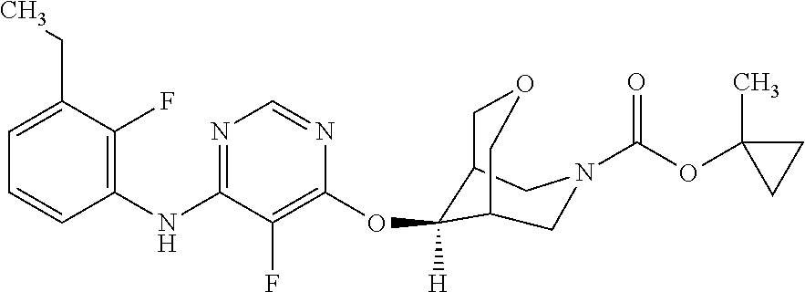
C1(NC2=NC=NC(OC3([H])C4COCC3CN(C(OC3(C)CC3)=O)C4)=C2F)=C(F)C(CC)=CC=C1
